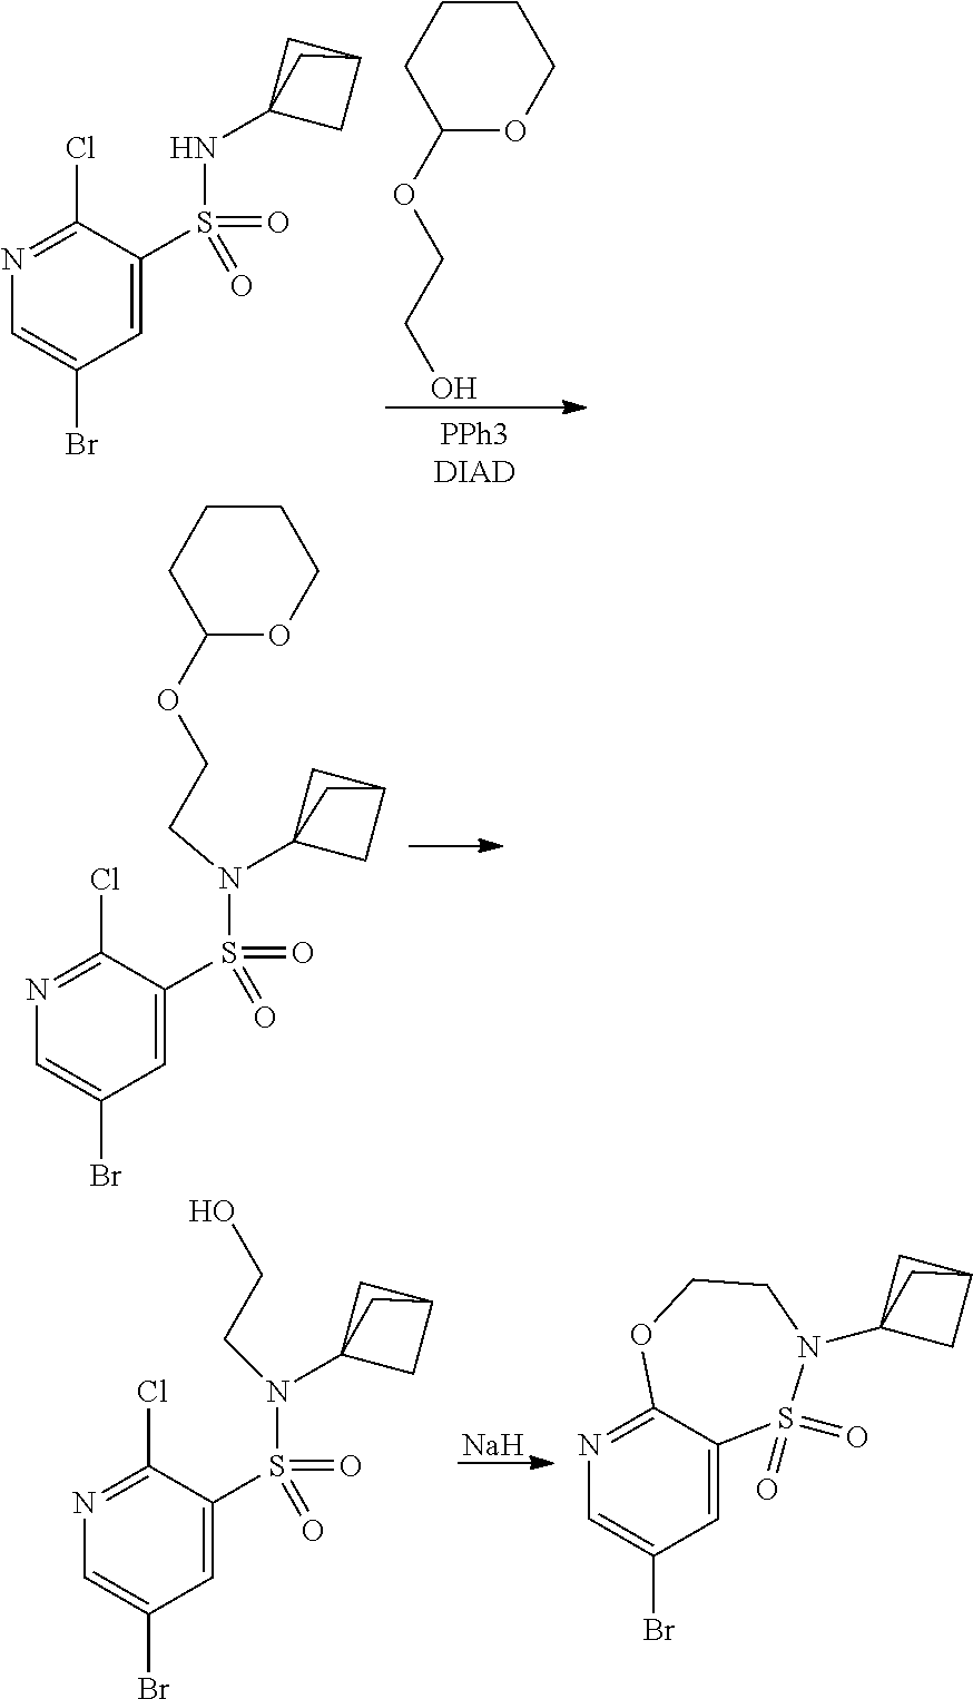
C1CCC(OCCO)OC1.C1=C(S(=O)(NC23CC(C2)C3)=O)C(Cl)=NC=C1Br.[Na].C1CCC(OCCN(C23CC(C2)C3)S(=O)(=O)C2=CC(Br)=CN=C2Cl)OC1.C1=C(S(=O)(N(C23CC(C2)C3)CCO)=O)C(Cl)=NC=C1Br.C1=C2C(=NC=C1Br)OCCN(C13CC(C1)C3)S2(=O)=O
